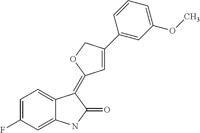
C1=C(F)C=C2C(=C1)C(=C1C=C(C3=CC(OC)=CC=C3)CO1)C(=O)N2
